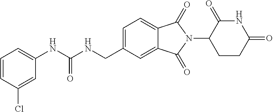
N(C(NCC1=CC=C2C(=C1)C(=O)N(C1CCC(=O)NC1=O)C2=O)=O)C1=CC=CC(Cl)=C1
